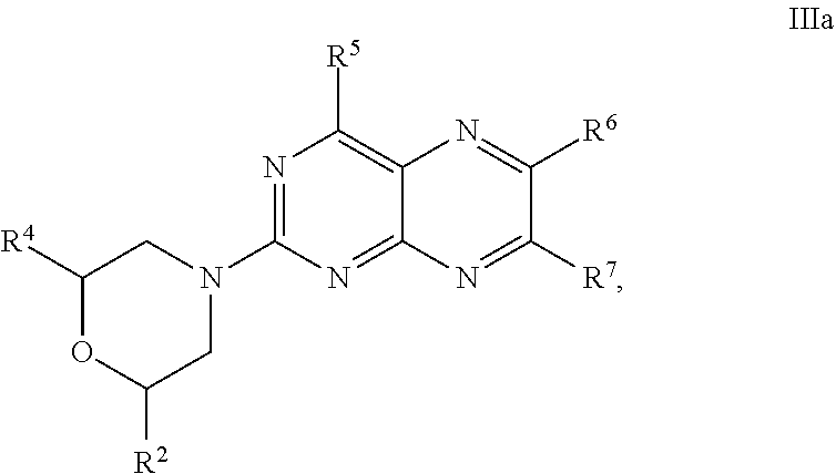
N1=C(N2CC([R4])OC([R2])C2)N=C2C(=C1[R5])N=C([R6])C([R7])=N2
